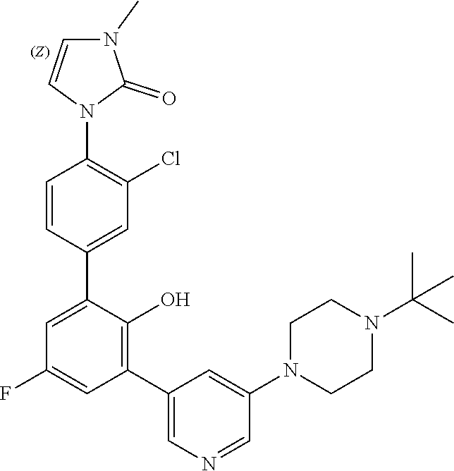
N1=CC(N2CCN(C(C)(C)C)CC2)=CC(C2=C(O)C(C3=CC(Cl)=C(N4C=CN(C)C4=O)C=C3)=CC(F)=C2)=C1
